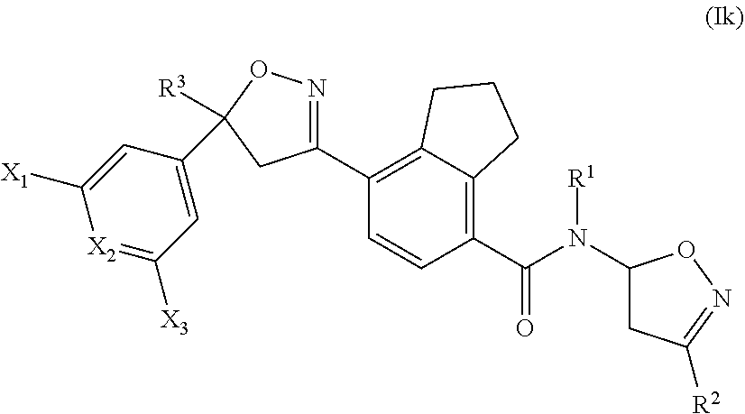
C1(C2=C3C(=C(C(=O)N([R1])C4CC([R2])=NO4)C=C2)CCC3)=NOC([R3])(C2=CC([X3])=[X2]C([X1])=C2)C1
